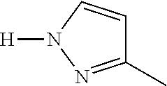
C1(C)=NN([H])C=C1
